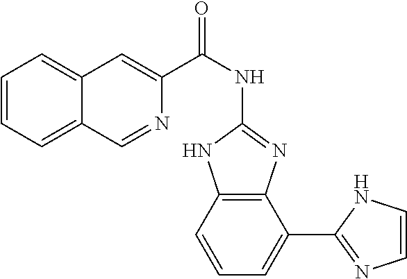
C1=CC=C2C(=C1)C=C(C(NC1=NC3=C(N1)C=CC=C3C1=NC=CN1)=O)N=C2
